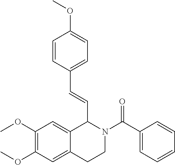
C1(C(N2CCC3=CC(OC)=C(OC)C=C3C2C=CC2=CC=C(OC)C=C2)=O)=CC=CC=C1
